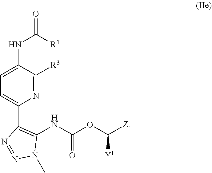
N1=C([R3])C(NC(=O)[R1])=CC=C1C1=C(NC(OC([Z])[Y1])=O)N(C)N=N1
